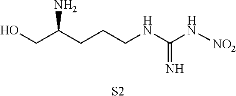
OCC(CCCNC(N[NO2])=N)N.[S2]
